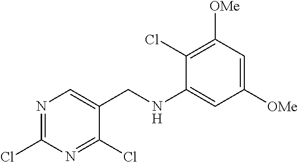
C1(Cl)=NC=C(CNC2=CC([OMe])=CC([OMe])=C2Cl)C(Cl)=N1
